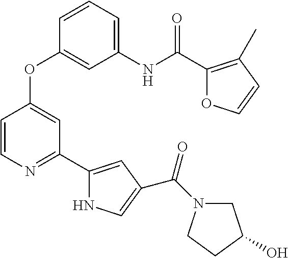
C1(NC(C2=C(C)C=CO2)=O)=CC=CC(OC2=CC(C3=CC(C(=O)N4CC(O)CC4)=CN3)=NC=C2)=C1
